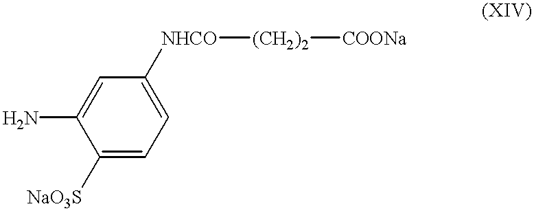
C1([NaO3S])=CC=C([NHCO][(CH2)2][COONa])C=C1N
